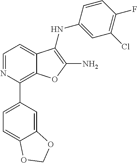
N1=CC=C2C(=C1C1=CC=C3C(=C1)OCO3)OC(N)=C2NC1=CC(Cl)=C(F)C=C1
